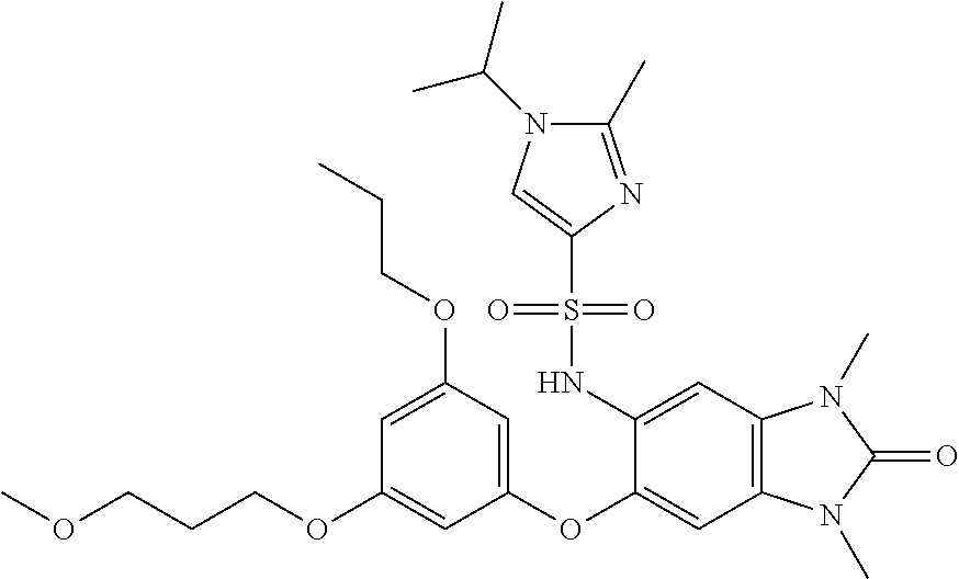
C(COC1=CC(OC2=CC3=C(C=C2NS(C2=CN(C(C)C)C(C)=N2)(=O)=O)N(C)C(=O)N3C)=CC(OCCC)=C1)COC
